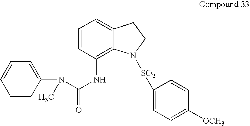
N(C1=C2C(=CC=C1)CCN2[SO2]C1=CC=C([OCH3])C=C1)C(N(C1=CC=CC=C1)C)=O
